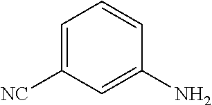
C1=C([NC])C=C(N)C=C1
